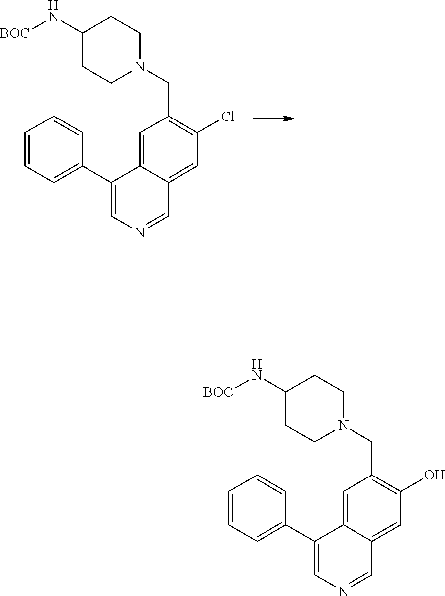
C1=C2C(=CC(Cl)=C1CN1CCC(N[BOC])CC1)C=NC=C2C1=CC=CC=C1.C1=C2C(=CC(O)=C1CN1CCC(N[BOC])CC1)C=NC=C2C1=CC=CC=C1
